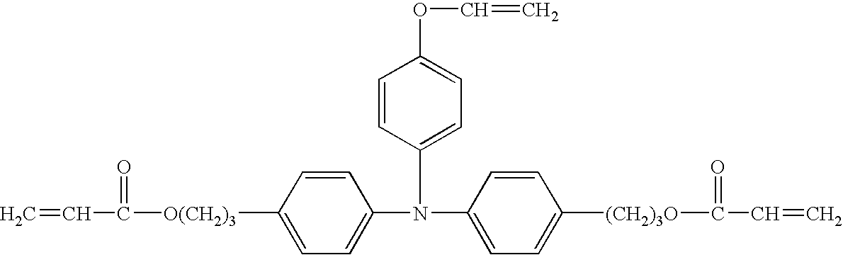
C1=C(N(C2=CC=C([(CH2)3O]C(=O)C=C)C=C2)C2=CC=C(OC=C)C=C2)C=CC([O(CH2)3]C(=O)C=C)=C1
